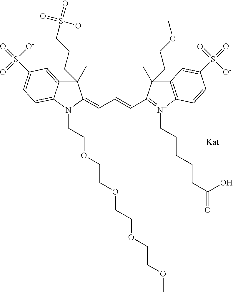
C1(C)(CCCS(=O)(=O)[O-])C2=CC(S(=O)([O-])=O)=CC=C2N(CCOCCOCCOCCOC)C1=CC=CC1=[N+](CCCCCC(=O)O)C2=C(C1(C)CCOC)C=C(S(=O)([O-])=O)C=C2
